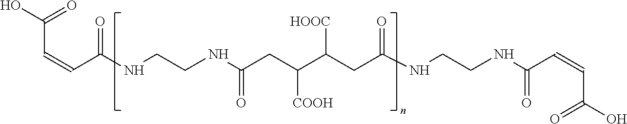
C(C=CC(NCCNC(CC(C(CC(NCCNC(C=CC(O)=O)=O)=O)[HOOC])[COOH])=O)=O)(O)=O
